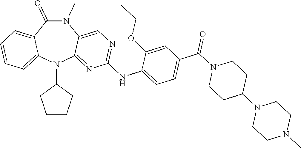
N1(C)C(=O)C2=CC=CC=C2N(C2CCCC2)C2=NC(NC3=CC=C(C(N4CCC(N5CCN(C)CC5)CC4)=O)C=C3OCC)=NC=C12
